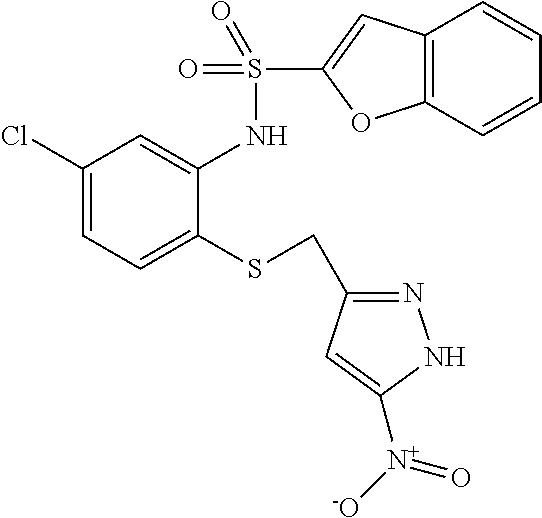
C1(Cl)=CC=C(SCC2=NNC([N+]([-O])=O)=C2)C(NS(=O)(=O)C2=CC3=C(O2)C=CC=C3)=C1
